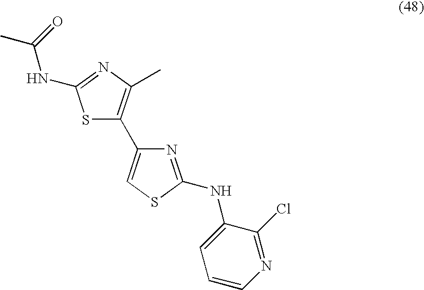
S1C(C2=CSC(NC3=CC=CN=C3Cl)=N2)=C(C)N=C1NC(C)=O
